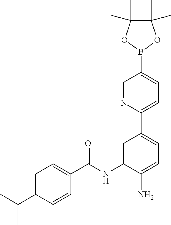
C1=C(C(C)C)C=CC(C(NC2=CC(C3=CC=C(B4OC(C)(C)C(C)(C)O4)C=N3)=CC=C2N)=O)=C1
